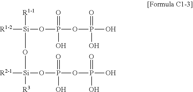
[R1-1][Si](O[Si]([R3])([R2-1])OP(=O)(O)OP(O)(=O)O)(OP(OP(O)(=O)O)(=O)O)[R1-2]
